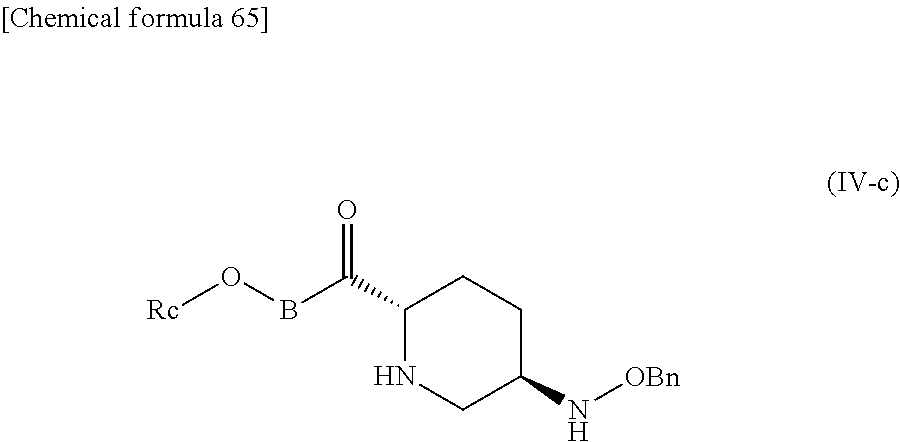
O=C(C1NCC(N[OBn])CC1)BO[Rc]
